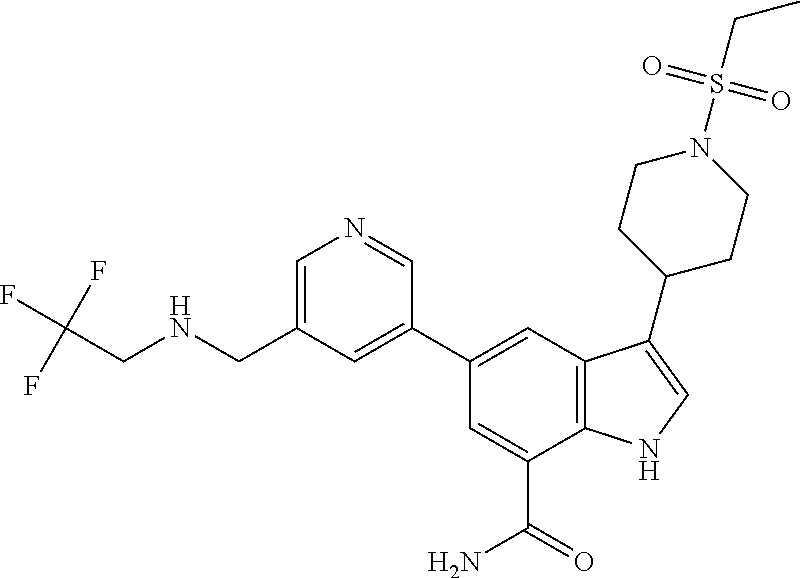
C1(C2=CC3=C(C(C(=O)N)=C2)NC=C3C2CCN(S(CC)(=O)=O)CC2)=CC(CNCC(F)(F)F)=CN=C1
